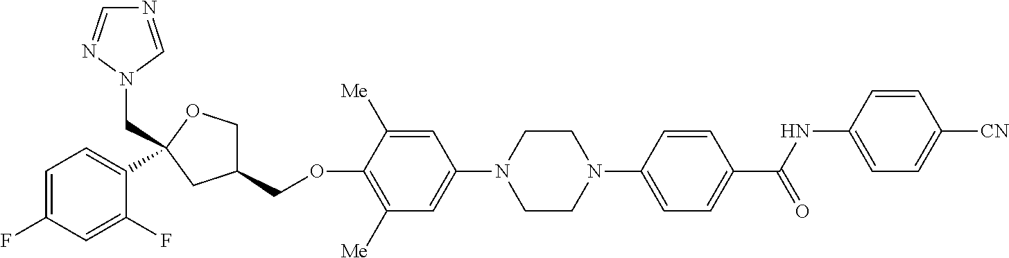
C1=C(F)C=C(F)C(C2(CN3N=CN=C3)OCC(COC3=C([Me])C=C(N4CCN(C5=CC=C(C(NC6=CC=C([CN])C=C6)=O)C=C5)CC4)C=C3[Me])C2)=C1
